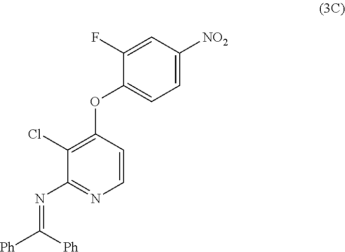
C1=CC(OC2=CC=C([NO2])C=C2F)=C(Cl)C(N=C([Ph])[Ph])=N1
